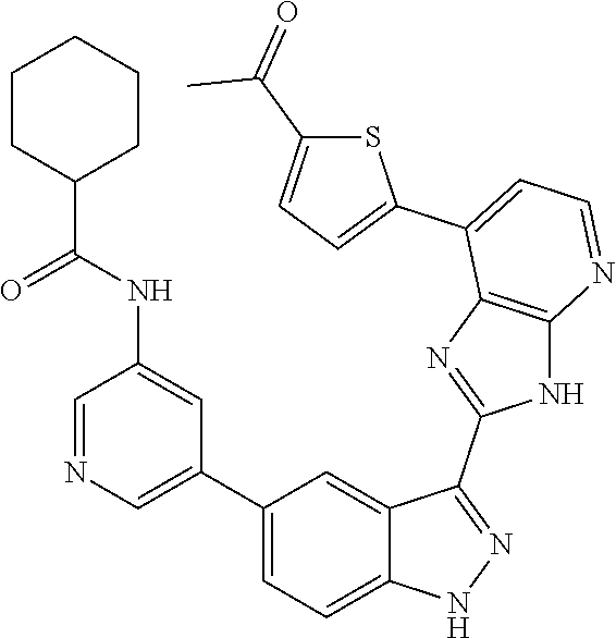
C1=NC=C(C2=CC=C3C(=C2)C(C2=NC4=C(N2)N=CC=C4C2=CC=C(C(=O)C)S2)=NN3)C=C1NC(=O)C1CCCCC1
